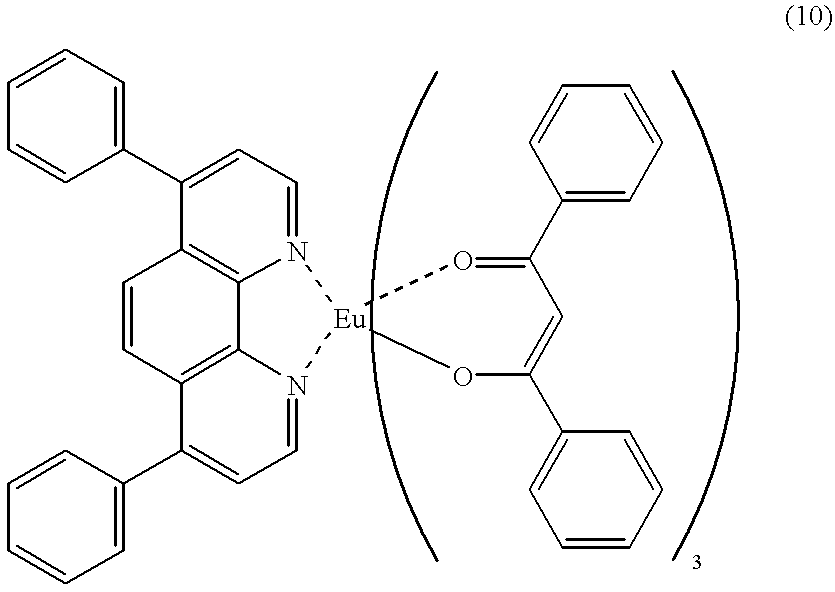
C1=CC=C(C2=CC=N3C4=C2C=CC2=C4N(=CC=C2C2=CC=CC=C2)[Eu]32O=C(C3=CC=CC=C3)C=C(C3=CC=CC=C3)O2)C=C1
